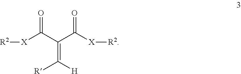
[X](C(C(=C([R])[H])C([X][R2])=O)=O)[R2]
